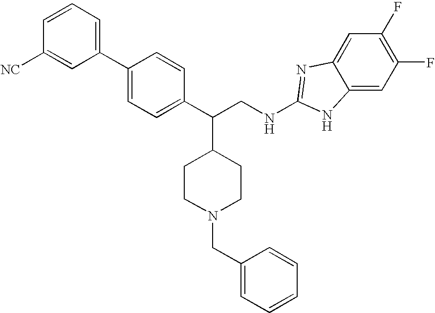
C1=CC=C(C2=CC=C(C(CNC3=NC4=CC(F)=C(F)C=C4N3)C3CCN(CC4=CC=CC=C4)CC3)C=C2)C=C1[NC]
